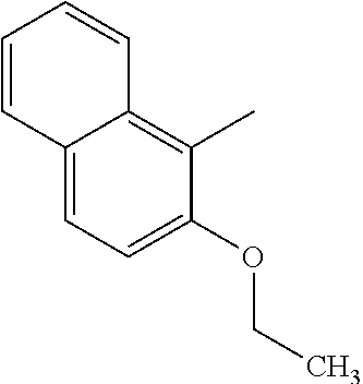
C12=CC=C(OCC)C(C)=C1C=CC=C2
